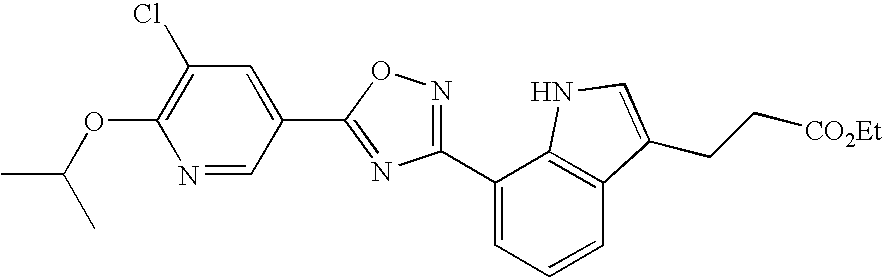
C1(Cl)=C(OC(C)C)N=CC(C2=NC(C3=CC=CC4=C3NC=C4CC[CO2Et])=NO2)=C1
